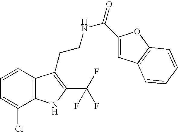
C1=CC2=C(C(Cl)=C1)NC(C(F)(F)F)=C2CCNC(=O)C1=CC2=C(O1)C=CC=C2
